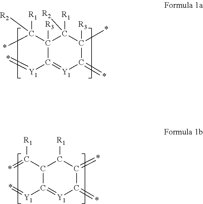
*C(C1([R3])C([Y1]=*)=[Y1]C(=*)C(*)([R3])C1([R1])[R2])([R1])[R2].[Y1](C1=[Y1]C(=*)C(=*)C([R1])C1C([R1])=*)=*
